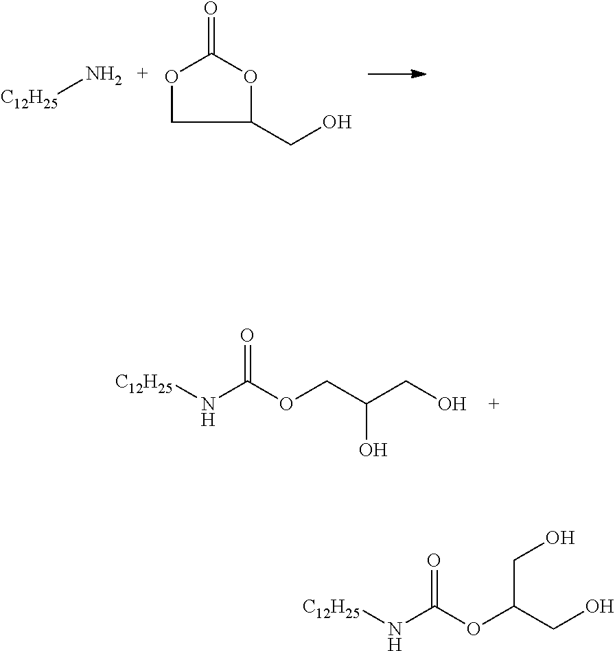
[C12H25]N.O=C1OC(CO)CO1.[C12H25]NC(OCC(CO)O)=O.[C12H25]NC(OC(CO)CO)=O
